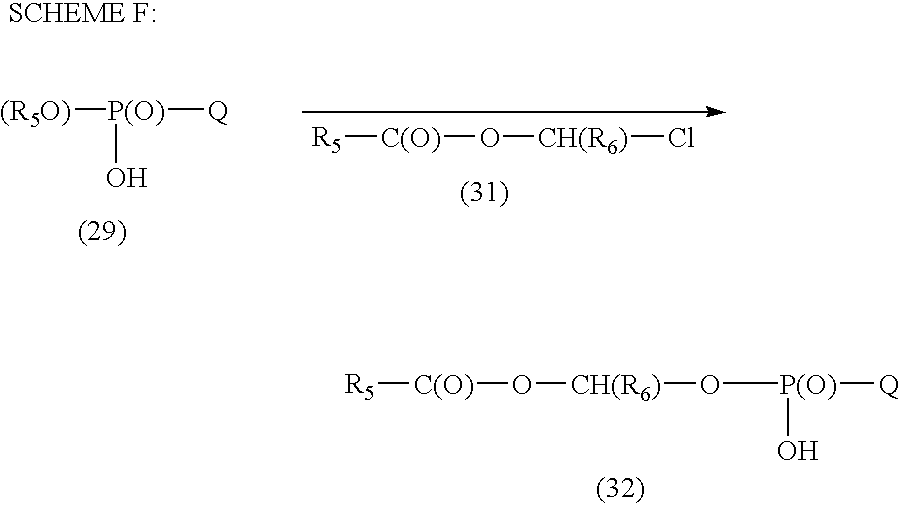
[R5][C(O)]O[CH(R6)]O[P(O)]([Q])O.[(R5O)][P(O)]([Q])O.[R5][C(O)]O[CH(R6)]Cl
